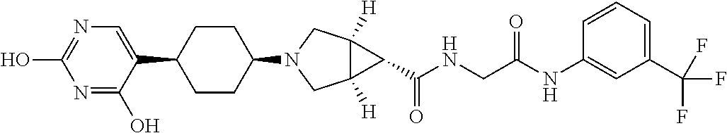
C1(C2CCC(N3CC4([H])C([H])(C3)C4C(NCC(=O)NC3=CC(C(F)(F)F)=CC=C3)=O)CC2)=CN=C(O)N=C1O
